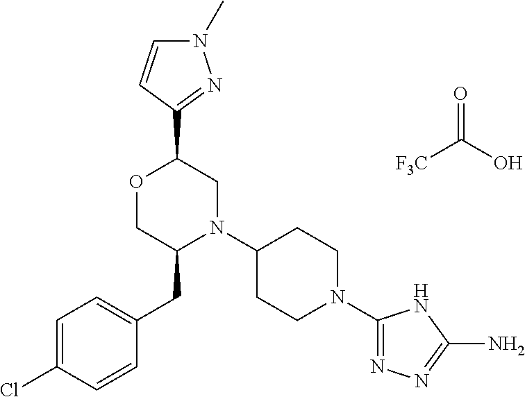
[F3C]C(O)=O.C1(C2OCC(CC3=CC=C(Cl)C=C3)N(C3CCN(C4=NN=C(N)N4)CC3)C2)=NN(C)C=C1
